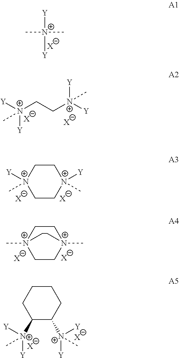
C[N+](C)([Y])[Y].[X].[Y][N+](CC[N+]([Y])([Y])C)([Y])C.[X].[X].C1C[N+]([Y])(C)CC[N+]1([Y])C.[X].[X].C1C[N+]2(C)CC[N+]1(C)CC2.[X].[X].C1([N+]([Y])([Y])C)C([N+]([Y])([Y])C)CCCC1.[X].[X]
